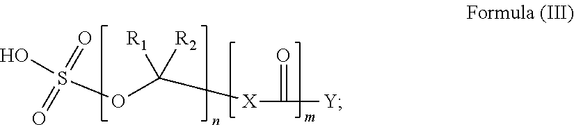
[Y]C(=O)[X]C(OS(=O)(=O)O)([R1])[R2]
